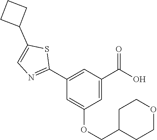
C1(C2=NC=C(C3CCC3)S2)=CC(C(O)=O)=CC(OCC2CCOCC2)=C1
